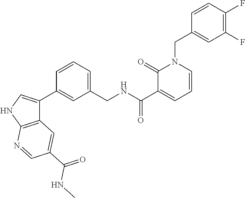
C1=CC(F)=C(F)C=C1CN1C(=O)C(C(NCC2=CC=CC(C3=CNC4=C3C=C(C(=O)NC)C=N4)=C2)=O)=CC=C1
